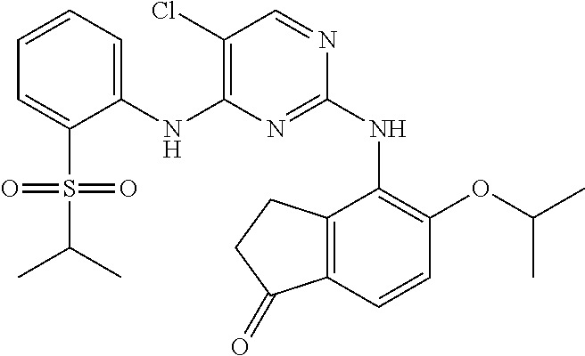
C1(NC2=C(Cl)C=NC(NC3=C(OC(C)C)C=CC4=C3CCC4=O)=N2)=CC=CC=C1S(C(C)C)(=O)=O
